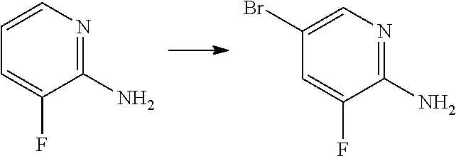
C1(F)=CC=CN=C1N.C1(F)=CC(Br)=CN=C1N
